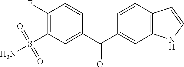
C1(F)=C(S(=O)(=O)N)C=C(C(C2=CC3=C(C=C2)C=CN3)=O)C=C1
